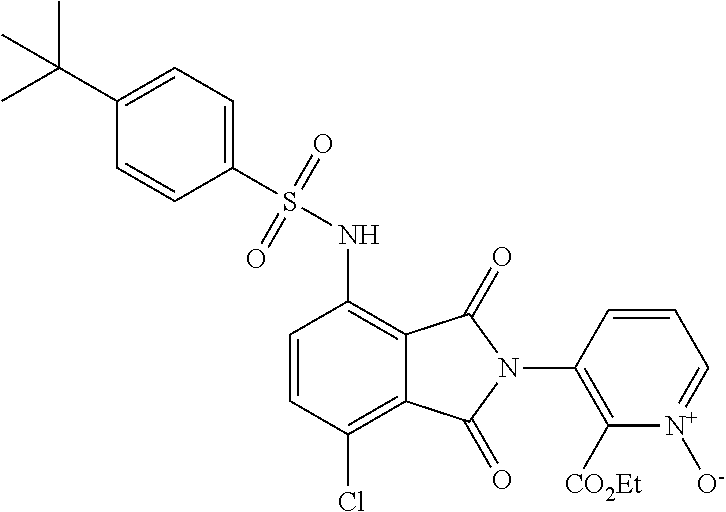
C1=CC(Cl)=C2C(=C1NS(C1=CC=C(C(C)(C)C)C=C1)(=O)=O)C(=O)N(C1=C([CO2Et])[N+]([O-])=CC=C1)C2=O
